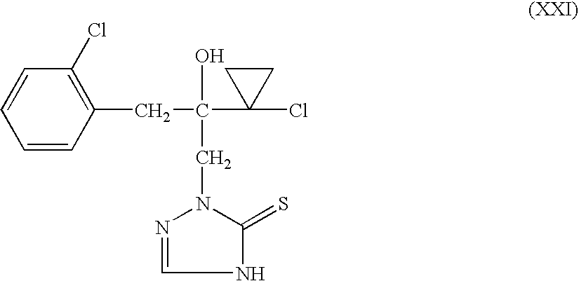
C1=CC(CC(O)(C2(Cl)CC2)CN2N=CNC2=S)=C(Cl)C=C1
